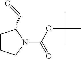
C1CCN(C(OC(C)(C)C)=O)C1C=O
